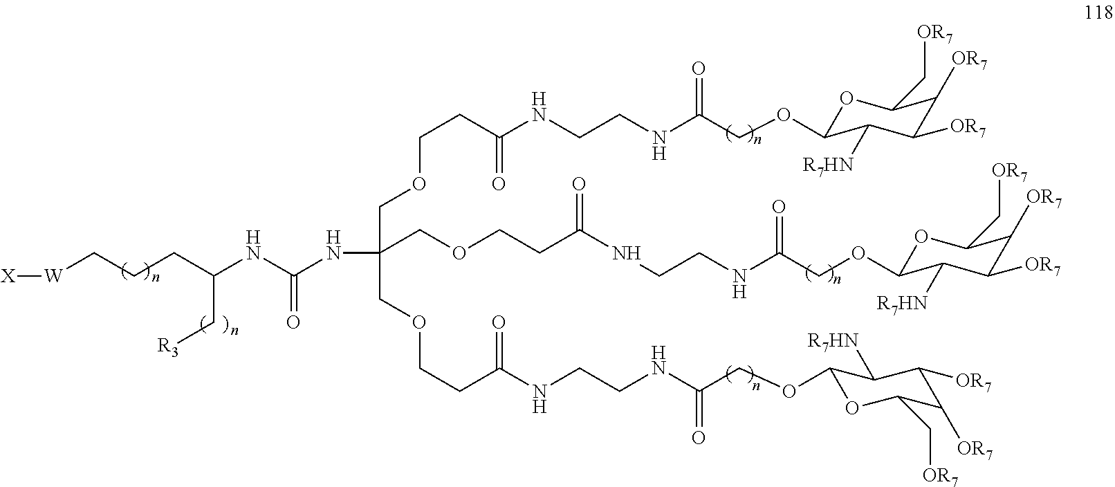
[X][W]CCCC(NC(NC(COCCC(NCCNC(COC1OC(C[OR7])C([OR7])C([OR7])C1[R7HN])=O)=O)(COCCC(NCCNC(COC1OC(C[OR7])C([OR7])C([OR7])C1[R7HN])=O)=O)COCCC(NCCNC(COC1OC(C[OR7])C([OR7])C([OR7])C1[R7HN])=O)=O)=O)C[R3]
